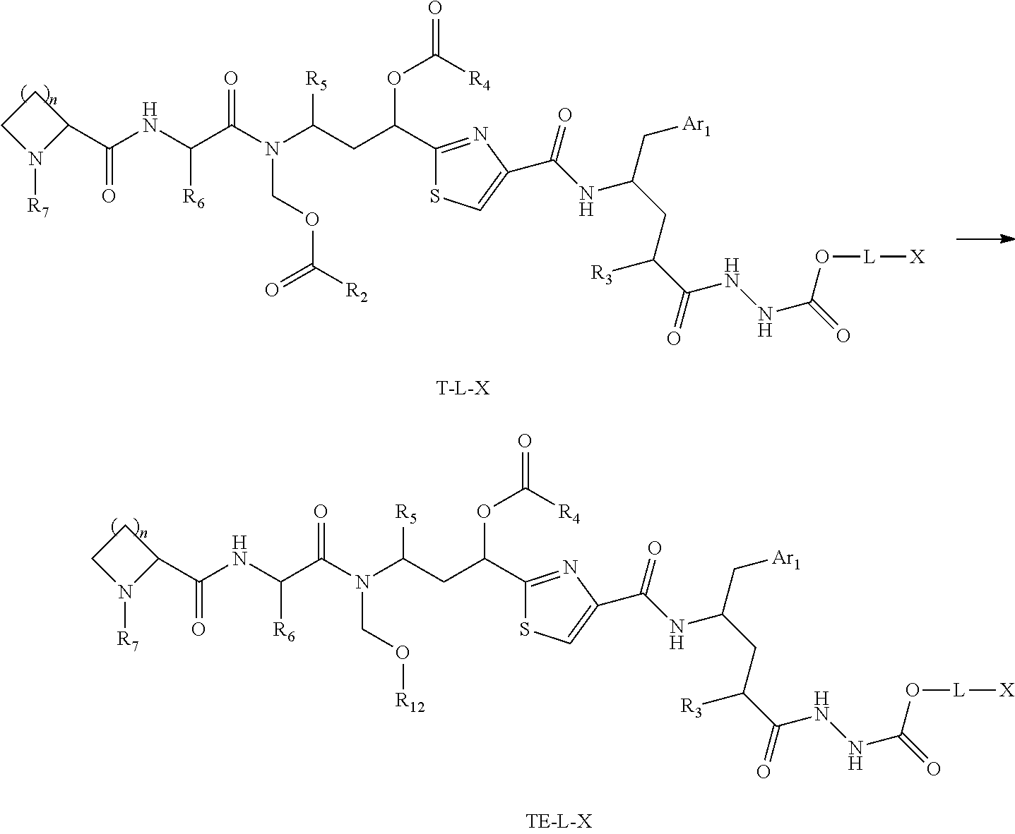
C1CN([R7])C1C(NC(C(N(C(CC(C1=NC(C(NC(CC(C(=O)NNC(=O)O[L][X])[R3])C[Ar1])=O)=CS1)OC([R4])=O)[R5])CO[R12])=O)[R6])=O.C1CN([R7])C1C(NC(C(N(C(CC(C1=NC(C(NC(CC(C(=O)NNC(=O)O[L][X])[R3])C[Ar1])=O)=CS1)OC([R4])=O)[R5])COC([R2])=O)=O)[R6])=O
